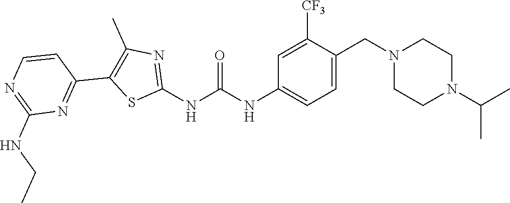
C1=C(CN2CCN(C(C)C)CC2)C([CF3])=CC(NC(NC2=NC(C)=C(C3=NC(NCC)=NC=C3)S2)=O)=C1
